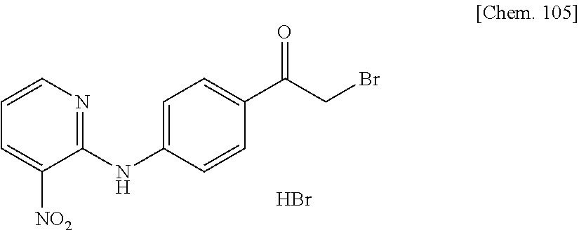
C1(NC2=CC=C(C(CBr)=O)C=C2)=NC=CC=C1[NO2].Br
